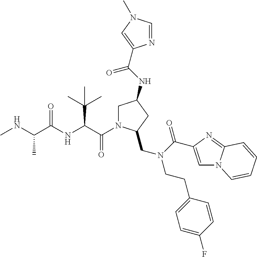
C(C(NC(C(NC)C)=O)C(C)(C)C)(=O)N1CC(NC(=O)C2=CN(C)C=N2)CC1CN(C(=O)C1=CN2C(=N1)C=CC=C2)CCC1=CC=C(F)C=C1
